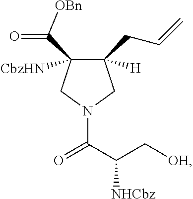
C1([H])(CC=C)C([CbzHN])(C(=O)[OBn])CN(C(=O)C(C[OH])[NHCbz])C1
